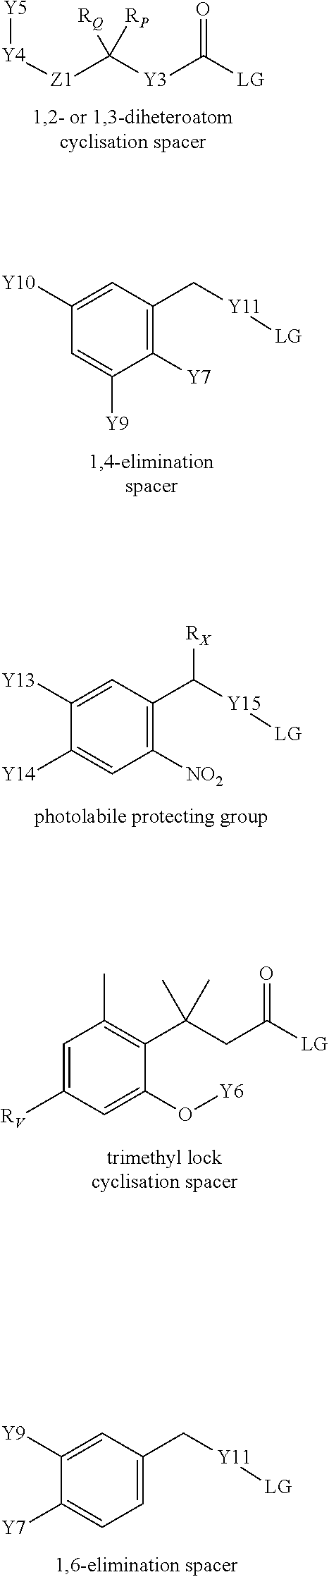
[Y4]([Z1]C([Y3]C([LG])=O)([RP])[RQ])[Y5].C1=C([Y10])C=C([Y9])C([Y7])=C1C[Y11][LG].C1=C([Y13])C([Y14])=CC([NO2])=C1C([Y15][LG])[RX].C1(C)=C(C(CC([LG])=O)(C)C)C(O[Y6])=CC([RV])=C1.C1=C([Y9])C([Y7])=CC=C1C[Y11][LG]
